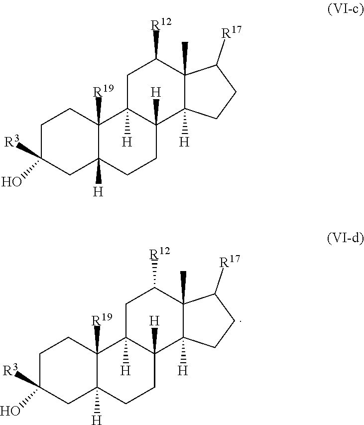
C1C([R3])(O)CC2([H])C([R19])(C1)C1([H])C([H])(CC2)C2([H])C(C)(C([R12])C1)C([R17])CC2.C1C([R3])(O)CC2([H])C([R19])(C1)C1([H])C([H])(CC2)C2([H])C(C)(C([R12])C1)C([R17])CC2
